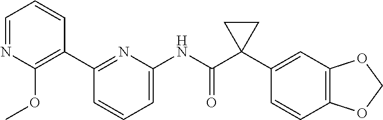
C1=NC(OC)=C(C2=NC(NC(C3(C4=CC5=C(C=C4)OCO5)CC3)=O)=CC=C2)C=C1
